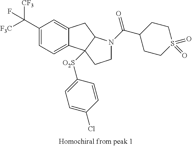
C1(C([CF3])([F3C])F)=CC=C2C(=C1)CC1C2([O2S]C2=CC=C(Cl)C=C2)CCN1C(C1CCS(=O)(=O)CC1)=O
